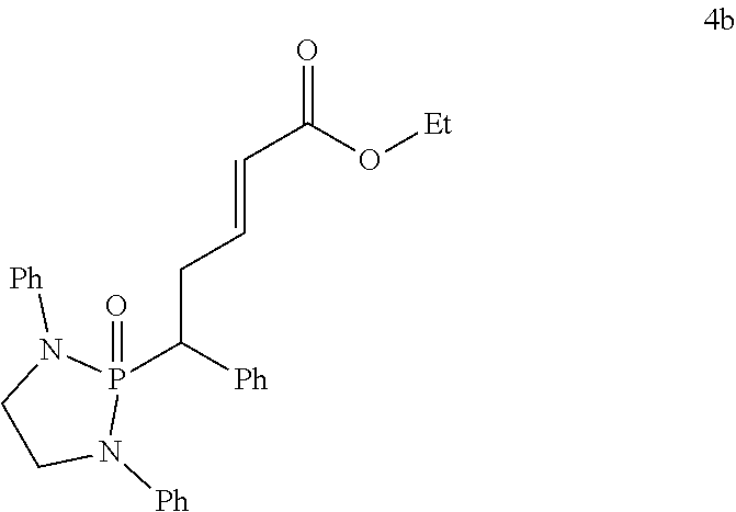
P1(C([Ph])CC=CC(=O)O[Et])(=O)N([Ph])CCN1[Ph]
